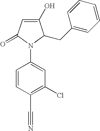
C1=CC(C#N)=C(Cl)C=C1N1C(CC2=CC=CC=C2)C(O)=CC1=O
